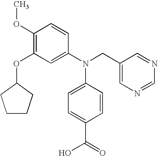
C1(OC)=C(OC2CCCC2)C=C(N(CC2=CN=CN=C2)C2=CC=C(C(O)=O)C=C2)C=C1
